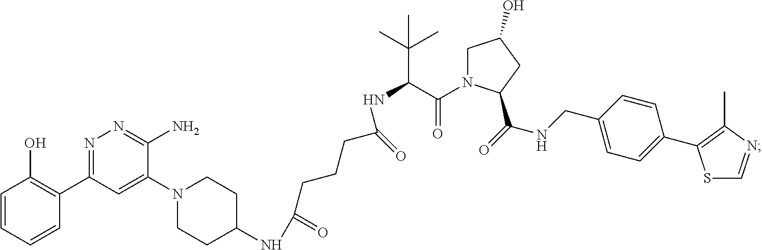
C1(NC(=O)CCCC(NC(C(N2CC(O)CC2C(=O)NCC2=CC=C(C3=C(C)N=CS3)C=C2)=O)C(C)(C)C)=O)CCN(C2=CC(C3=C(O)C=CC=C3)=NN=C2N)CC1
